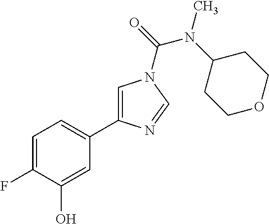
C1=C(F)C(O)=CC(C2=CN(C(=O)N(C3CCOCC3)C)C=N2)=C1
